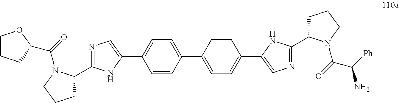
C1=CC(C2=CC=C(C3=CN=C(C4CCCN4C(C(N)[Ph])=O)N3)C=C2)=CC=C1C1=CN=C(C2CCCN2C(=O)C2OCCC2)N1
